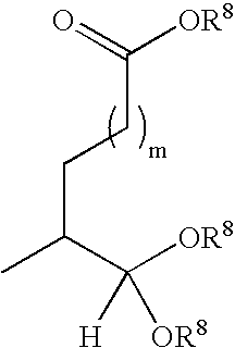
C(CCC(C)C([OR8])([H])[OR8])(=O)[OR8]
